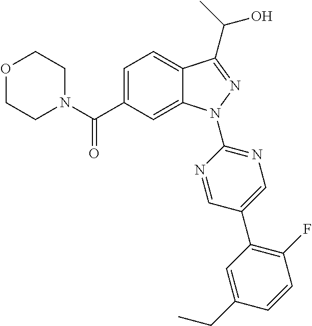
C1N(C(C2=CC=C3C(=C2)N(C2=NC=C(C4=C(F)C=CC(CC)=C4)C=N2)N=C3C(C)O)=O)CCOC1
